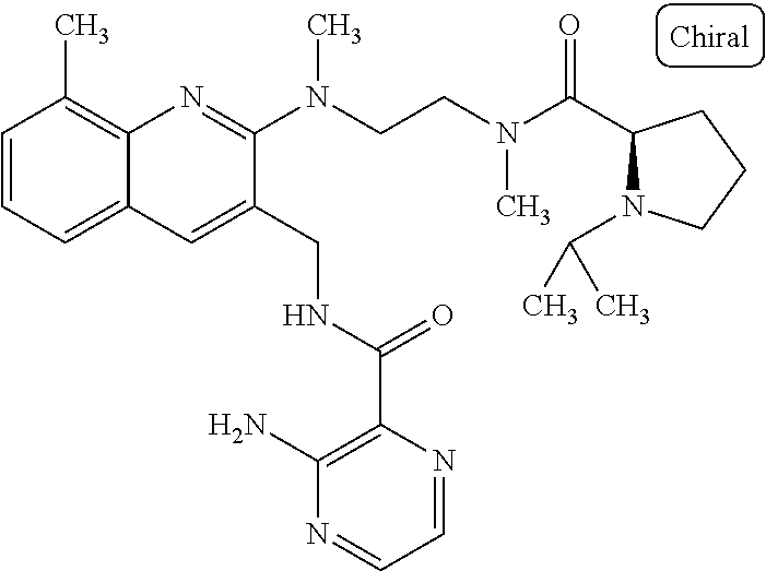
C1=CC=C2C(=C1C)N=C(N(C)CCN(C(=O)C1N(C(C)C)CCC1)C)C(CNC(C1=C(N)N=CC=N1)=O)=C2
